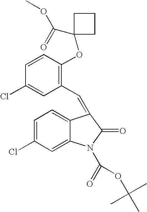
C1=C(Cl)C=C2C(=C1)C(=CC1=C(OC3(C(=O)OC)CCC3)C=CC(Cl)=C1)C(=O)N2C(=O)OC(C)(C)C
